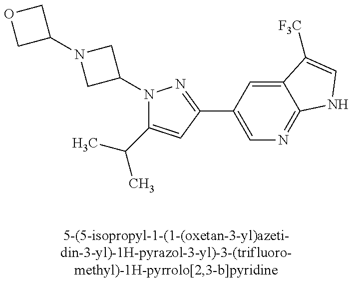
N1(C2CN(C3COC3)C2)C(C(C)C)=CC(C2=CN=C3C(=C2)C([F3C])=CN3)=N1
